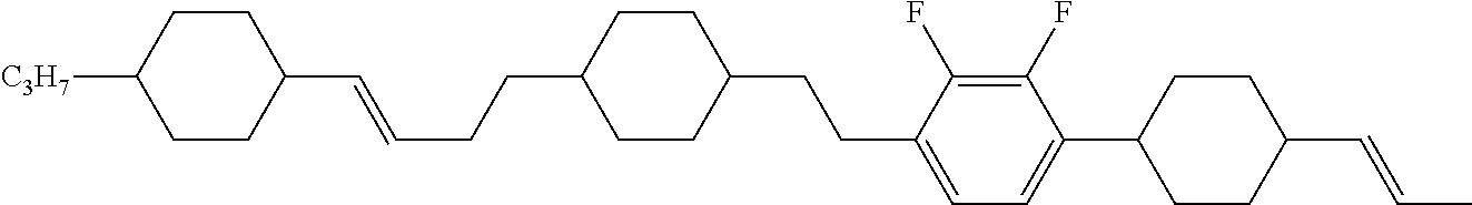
C1(C=CCCC2CCC(CCC3=CC=C(C4CCC(C=CC)CC4)C(F)=C3F)CC2)CCC([C3H7])CC1
